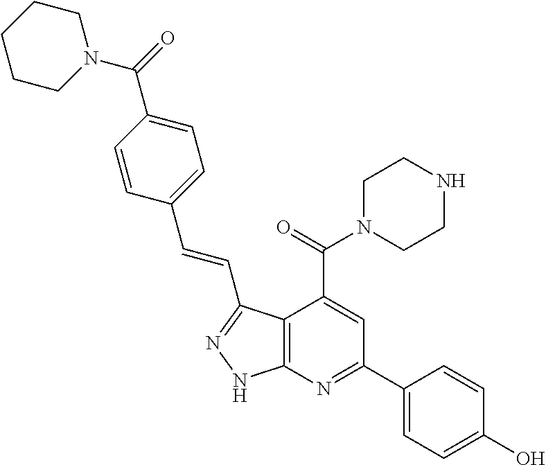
C1(C2=NC3=C(C(C(=O)N4CCNCC4)=C2)C(C=CC2=CC=C(C(=O)N4CCCCC4)C=C2)=NN3)=CC=C(O)C=C1
